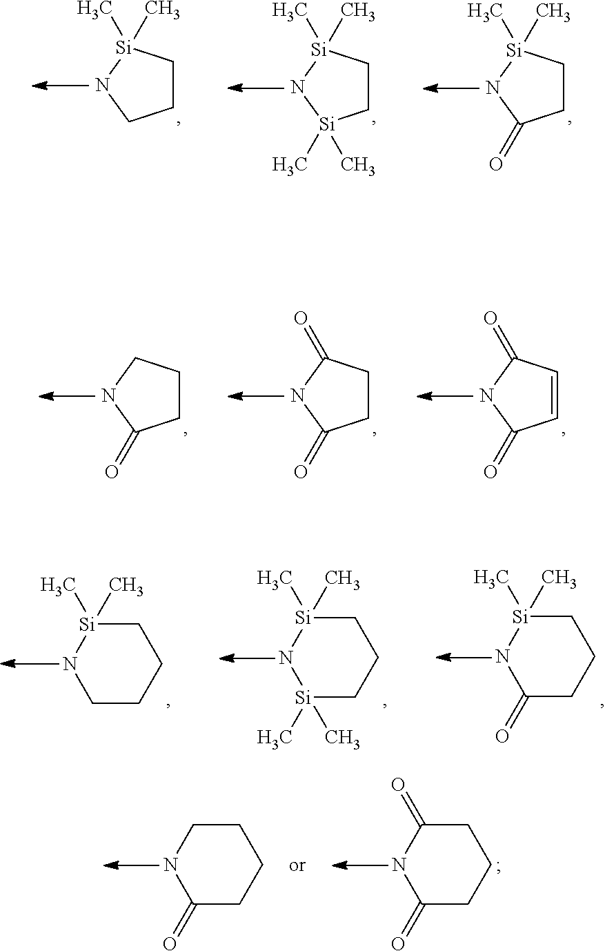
C1C[Si](C)(C)NC1=O.C1C[Si](C)(C)N[Si]1(C)C.C1C[Si](C)(C)NC1.C1CCNC1=O.C1CC(=O)NC1=O.C1=CC(=O)NC1=O.C1[Si](C)(C)N[Si](C)(C)CC1.C1[Si](C)(C)NC(=O)CC1.C1[Si](C)(C)NCCC1.C1C(=O)NC(=O)CC1.C1CNC(=O)CC1
